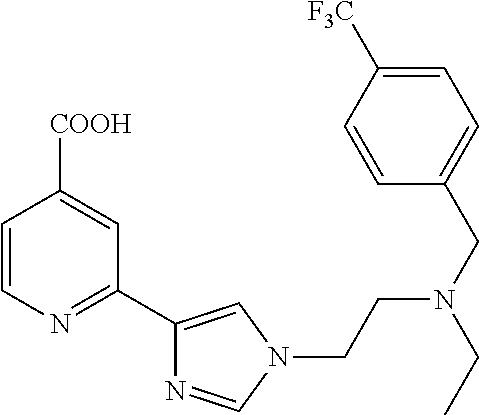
C1=CN=C(C2=CN(CCN(CC3=CC=C([F3C])C=C3)CC)C=N2)C=C1[COOH]
